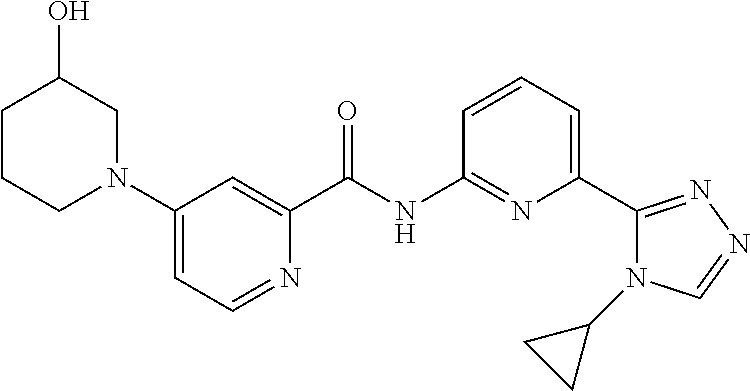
C1(N2CC(O)CCC2)=CC=NC(C(NC2=NC(C3=NN=CN3C3CC3)=CC=C2)=O)=C1
